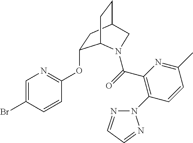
C1(OC2=NC=C(Br)C=C2)CC2CCC1N(C(=O)C1=C(N3N=CC=N3)C=CC(C)=N1)C2
